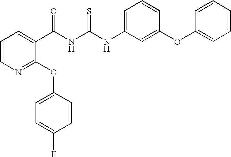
C(NC(NC1=CC=CC(OC2=CC=CC=C2)=C1)=S)(=O)C1=CC=CN=C1OC1=CC=C(F)C=C1
